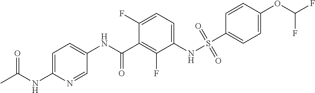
C1=C(NC(C)=O)N=CC(NC(C2=C(F)C(NS(C3=CC=C(OC(F)F)C=C3)(=O)=O)=CC=C2F)=O)=C1
